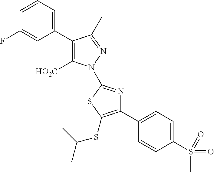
C1(C2=CC=CC(F)=C2)=C([HO2C])N(C2=NC(C3=CC=C(S(C)(=O)=O)C=C3)=C(SC(C)C)S2)N=C1C
